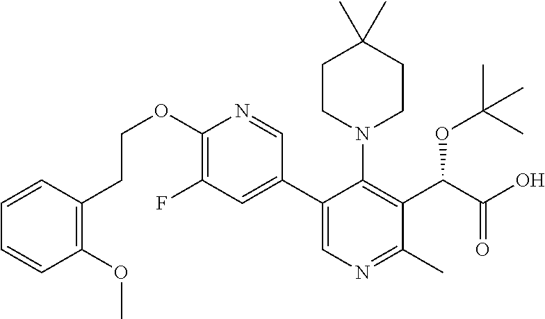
O(C1=C(F)C=C(C2=CN=C(C)C(C(C(O)=O)OC(C)(C)C)=C2N2CCC(C)(C)CC2)C=N1)CCC1=C(OC)C=CC=C1
